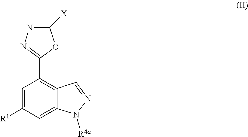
C1=C([R1])C=C2C(=C1C1=NN=C([X])O1)C=NN2[R4a]
